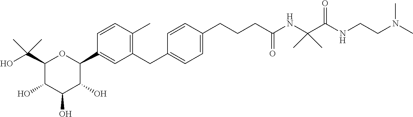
CN(CCNC(C(C)(C)NC(=O)CCCC1=CC=C(CC2=C(C)C=CC(C3OC(C(O)(C)C)C(O)C(O)C3O)=C2)C=C1)=O)C
